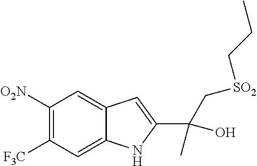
C1([O2N])=C([F3C])C=C2C(=C1)C=C(C(C)(O)C[SO2]CCC)N2
